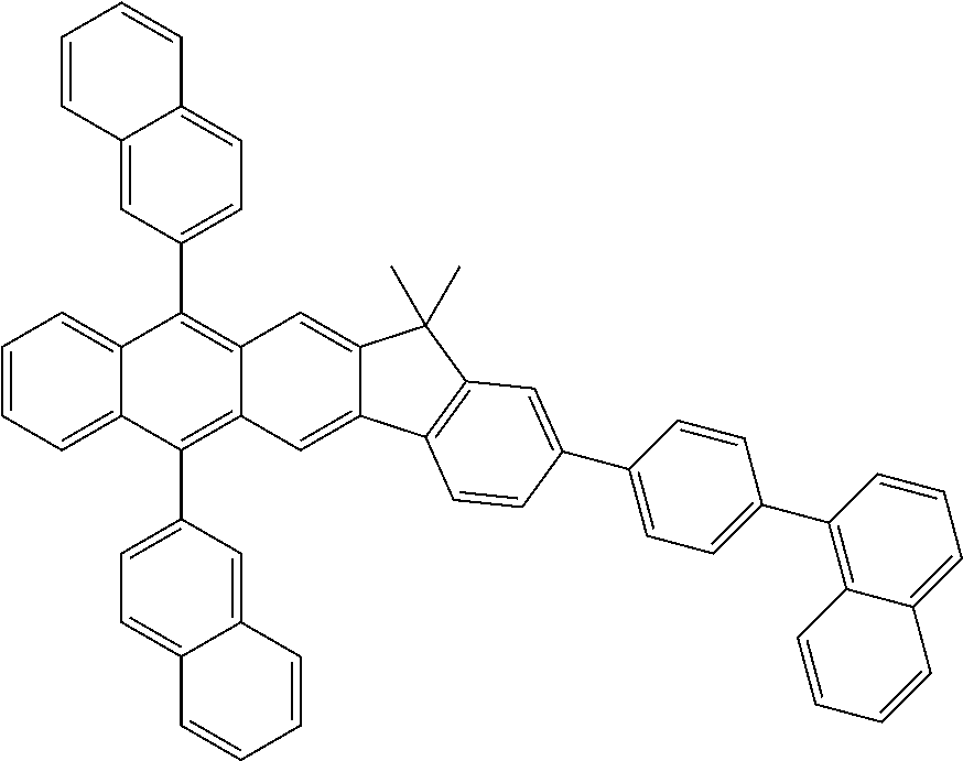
C12=CC(C3=C4C(=C(C5=CC=C6C(=C5)C=CC=C6)C5=CC=CC=C35)C=C3C(=C4)C(C)(C)C4=C3C=CC(C3=CC=C(C5=C6C(=CC=C5)C=CC=C6)C=C3)=C4)=CC=C1C=CC=C2
